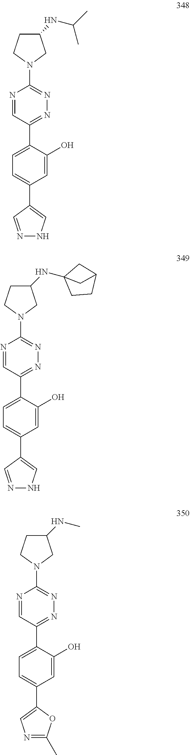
N1=C(C2=CC=C(C3=CNN=C3)C=C2O)C=NC(N2CC(NC(C)C)CC2)=N1.N1=C(C2=CC=C(C3=CNN=C3)C=C2O)C=NC(N2CC(NC34CCC(C3)C4)CC2)=N1.N1=C(C2=CC=C(C3=CN=C(C)O3)C=C2O)C=NC(N2CC(NC)CC2)=N1
